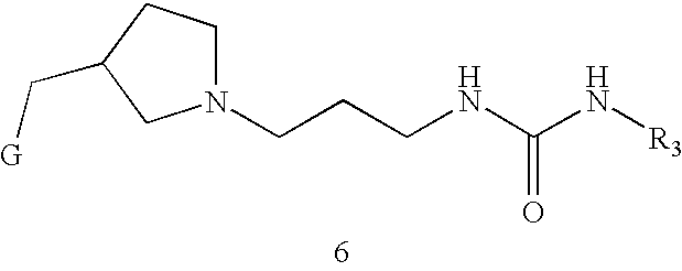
N1(CCCNC(N[R3])=O)CCC(C[G])C1
